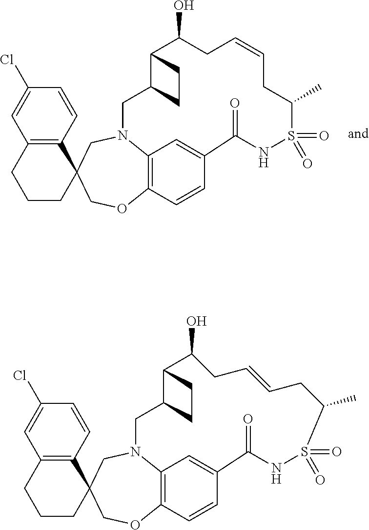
C1(Cl)=CC2=C(C=C1)C1(CCC2)COC2=C3N(C1)CC1C(C(O)CC=CCC(C)S(=O)(=O)NC(=O)C(=C3)C=C2)CC1.C1(Cl)=CC2=C(C=C1)C1(CCC2)COC2=C3N(C1)CC1C(C(O)CC=CCC(C)S(=O)(=O)NC(=O)C(=C3)C=C2)CC1
